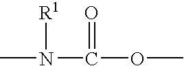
CN(C(OC)=O)[R1]
